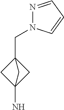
C1C2(N)CC1(CN1N=CC=C1)C2
